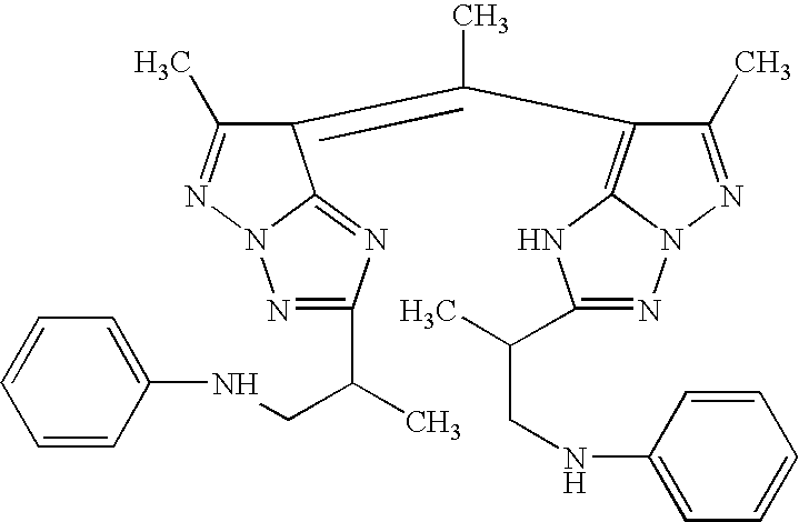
C1(=C(C2=C3N(N=C2C)N=C(C(C)CNC2=CC=CC=C2)N3)C)C(C)=NN2C1=NC(C(C)CNC1=CC=CC=C1)=N2
